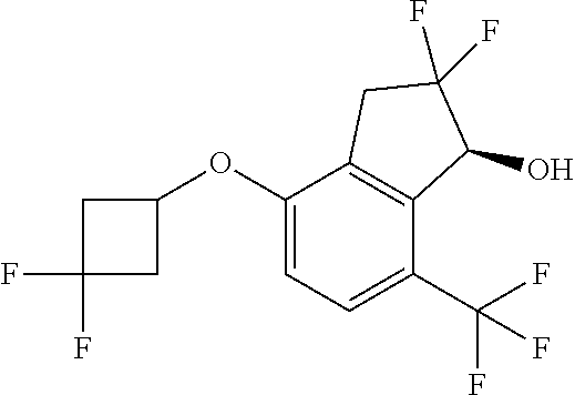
O(C1=CC=C(C(F)(F)F)C2=C1CC(F)(F)C2O)C1CC(F)(F)C1
